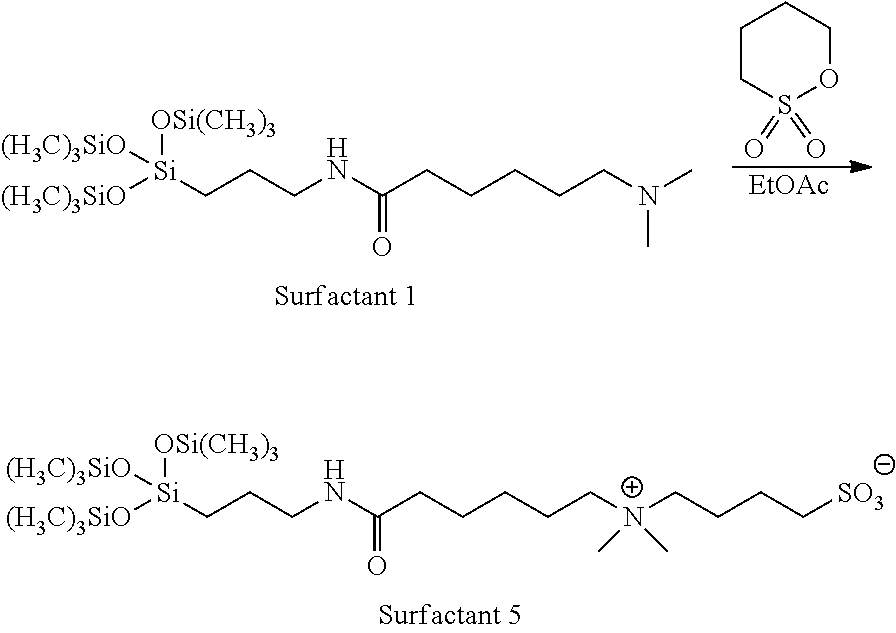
[EtOAc].C1CS(=O)(=O)OCC1.C(CCNC(CCCCCN(C)C)=O)[Si]([(H3C)3SiO])([OSi(CH3)3])[(H3C)3SiO].C(CCNC(CCCCC[N+](CCCC[SO3])(C)C)=O)[Si]([(H3C)3SiO])([OSi(CH3)3])[(H3C)3SiO]
